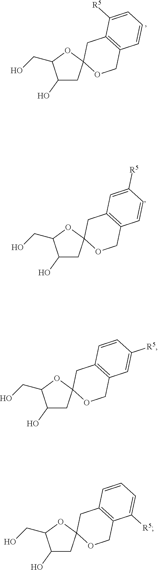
C1(O)CC2(OC1CO)OCC1=C(C2)C=CC([R5])=C1.C1(O)CC2(OC1CO)OCC1=C(C2)C=CC=C1[R5].C1(O)CC2(OC1CO)OCC1=C(C2)C([R5])=CC=C1.C1(O)CC2(OC1CO)OCC1=C(C2)C=C([R5])C=C1
